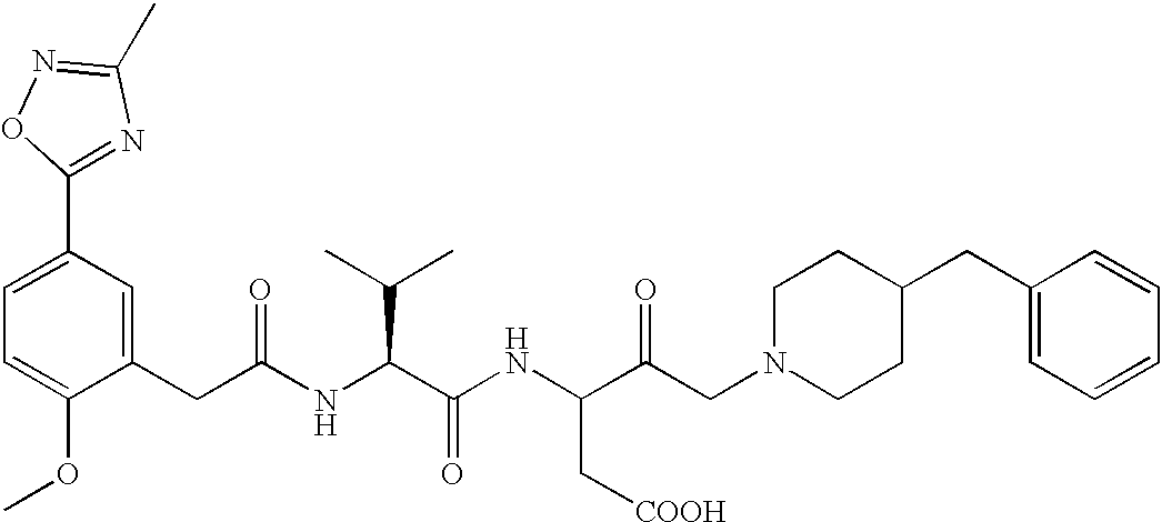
C1=C(OC)C(CC(NC(C(NC(C(CN2CCC(CC3=CC=CC=C3)CC2)=O)C[COOH])=O)C(C)C)=O)=CC(C2=NC(C)=NO2)=C1
